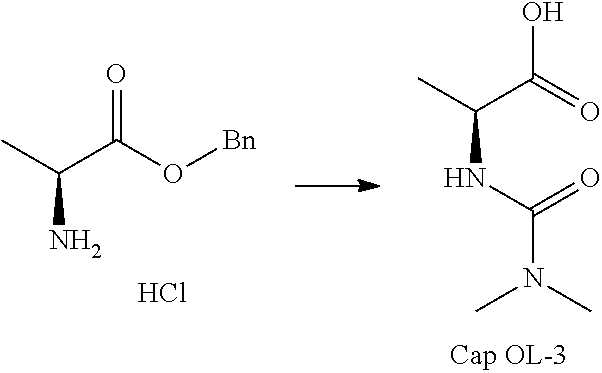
CC(C(O[Bn])=O)N.Cl.C(NC(N(C)C)=O)(C)C(=O)O
